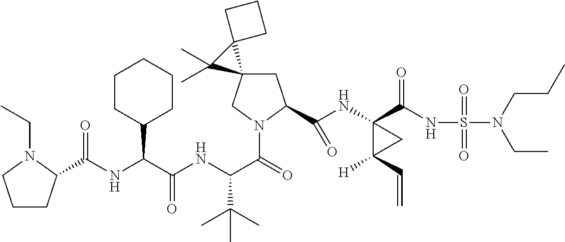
C1C(C(NC2(C(NS(N(CC)CCC)(=O)=O)=O)C([H])(C=C)C2)=O)N(C(=O)C(NC(C(NC(=O)C2CCCN2CC)C2CCCCC2)=O)C(C)(C)C)CC12C1(CCC1)C2(C)C
